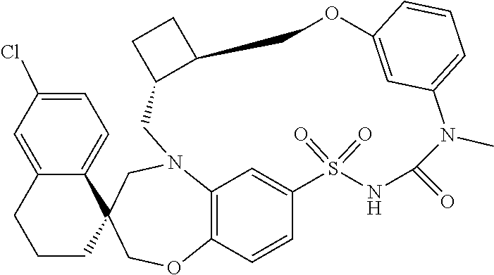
C1N2C3=C(C=CC(=C3)S(=O)(=O)NC(=O)N(C)C3=CC=CC(=C3)OCC3C1CC3)OCC1(C3=CC=C(Cl)C=C3CCC1)C2
